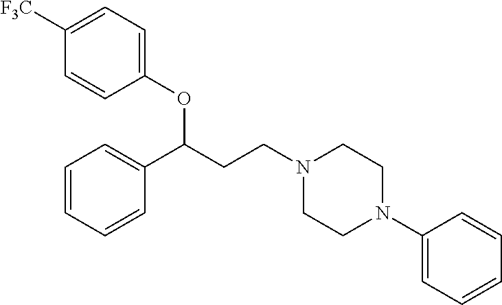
C1(OC(CCN2CCN(C3=CC=CC=C3)CC2)C2=CC=CC=C2)=CC=C([F3C])C=C1
